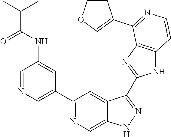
C1=NC=C(C2=NC=C3C(=C2)C(C2=NC4=C(N2)C=CN=C4C2=COC=C2)=NN3)C=C1NC(C(C)C)=O
